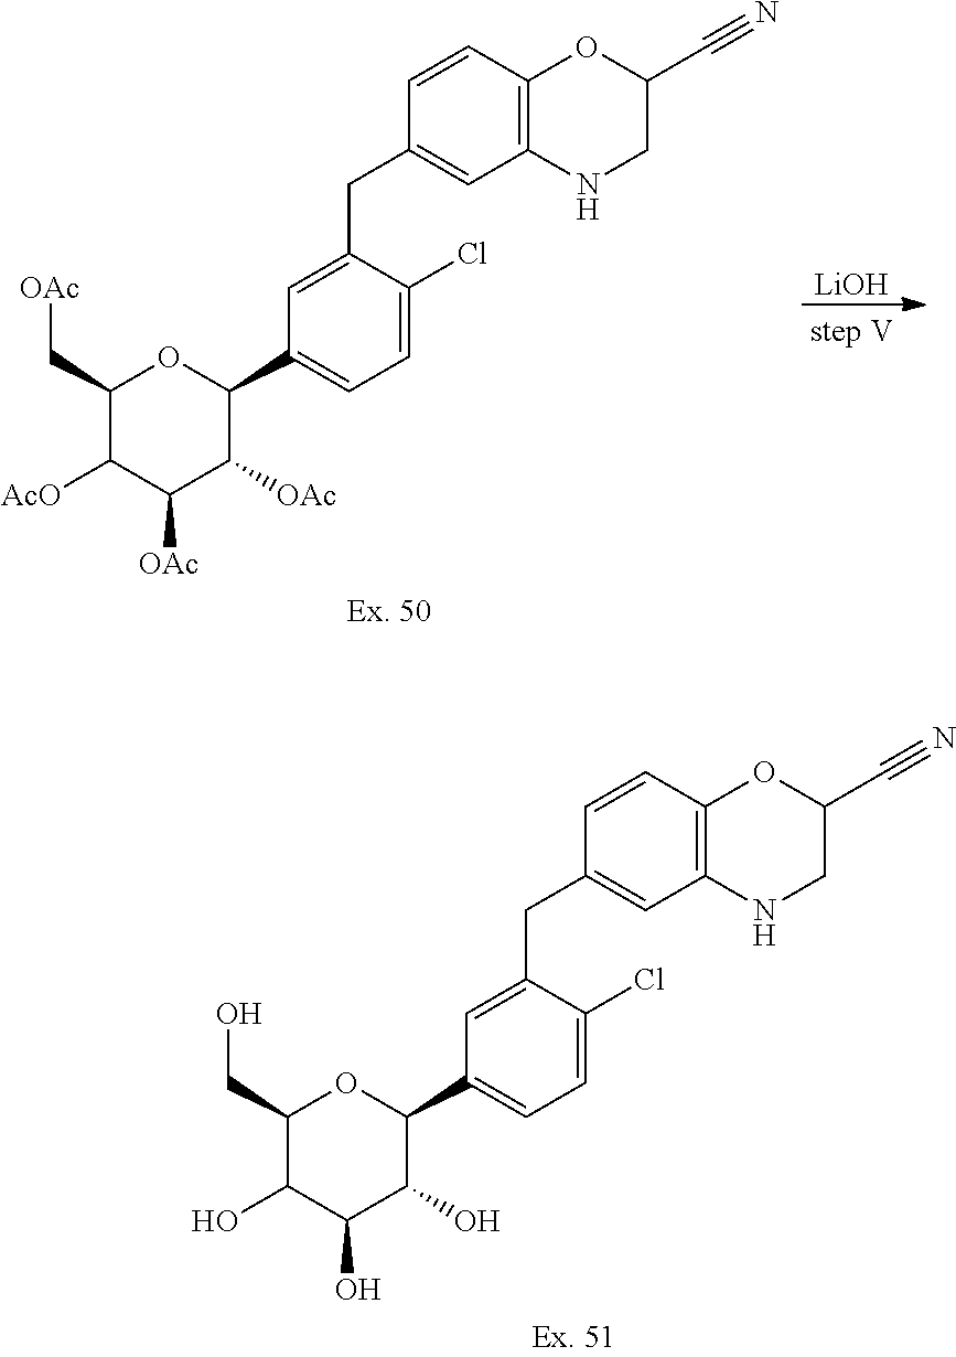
C1(CO)C(O)C(O)C(O)C(C2=CC=C(Cl)C(CC3=CC4=C(C=C3)OC(C#N)CN4)=C2)O1.C1(C[OAc])C([AcO])C([OAc])C([OAc])C(C2=CC=C(Cl)C(CC3=CC4=C(C=C3)OC(C#N)CN4)=C2)O1.[LiOH]
